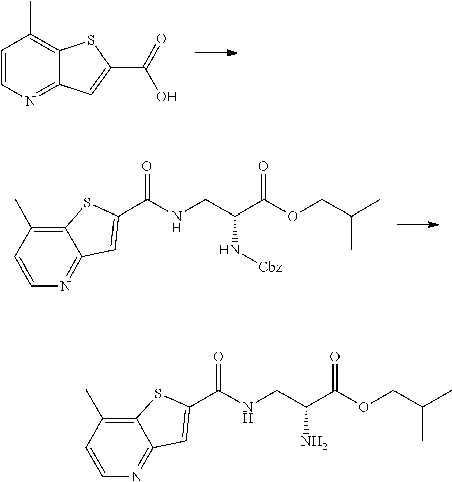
C1=CN=C2C(=C1C)SC(C(=O)O)=C2.C12=C(C)C=CN=C1C=C(C(=O)NCC(C(OCC(C)C)=O)N[Cbz])S2.C12=C(C)C=CN=C1C=C(C(=O)NCC(C(OCC(C)C)=O)N)S2
